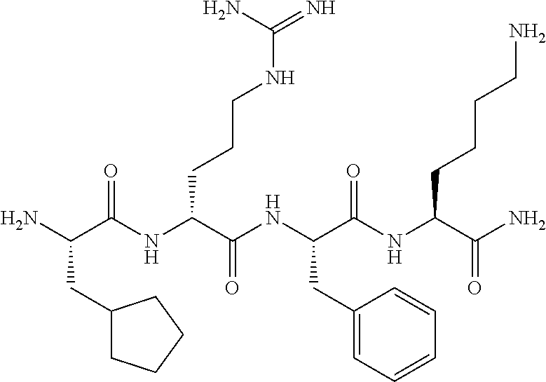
NC(C(NC(C(NC(C(NC(C(N)=O)CCCCN)=O)CC1=CC=CC=C1)=O)CCCNC(=N)N)=O)CC1CCCC1
